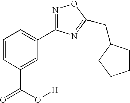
C1=CC(C(=O)O[H])=CC(C2=NOC(CC3CCCC3)=N2)=C1
